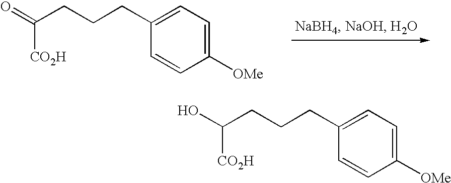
O=C(CCCC1=CC=C([OMe])C=C1)[CO2H].OC(CCCC1=CC=C([OMe])C=C1)[CO2H]
